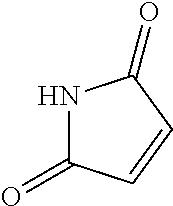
N1C(=O)C=CC1=O
